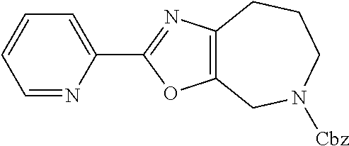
C12=C(CN([Cbz])CCC1)OC(C1=CC=CC=N1)=N2
